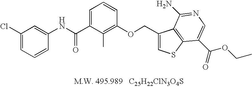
C(C1=CC=CC(OCC2=CSC3=C2C(N)=NC=C3C(=O)OCC)=C1C)(NC1=CC(Cl)=CC=C1)=O
